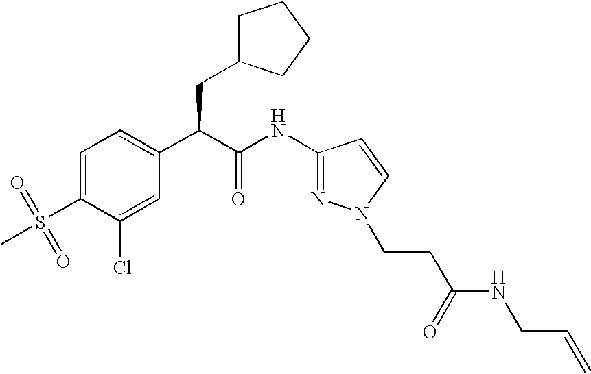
C1=C(S(=O)(C)=O)C(Cl)=CC(C(C(NC2=NN(CCC(NCC=C)=O)C=C2)=O)CC2CCCC2)=C1
